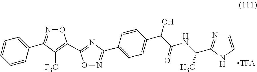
C1(C2=NOC(C3=NC(C4=CC=C(C(O)C(NC(C5=NC=CN5)C)=O)C=C4)=NO3)=C2[F3C])=CC=CC=C1
